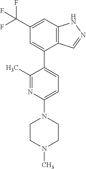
C12=C(C=C(C(F)(F)F)C=C1C1=CC=C(N3CCN(C)CC3)N=C1C)NN=C2
